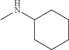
C1CC(NC)CCC1
